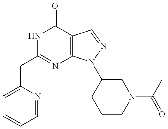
C1(CC2=NC3=C(C(=O)N2)C=NN3C2CCCN(C(C)=O)C2)=CC=CC=N1
